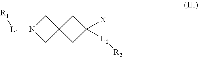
N1([L1][R1])CC2(C1)CC([X])([L2][R2])C2
